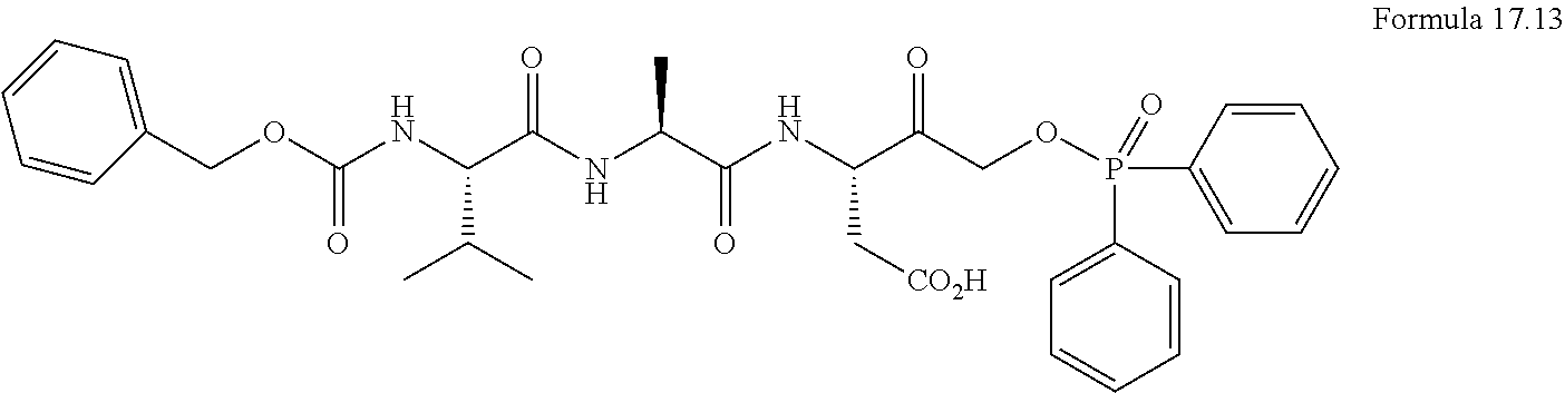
C1(COC(NC(C(NC(C(NC(C(COP(C2=CC=CC=C2)(C2=CC=CC=C2)=O)=O)C[CO2H])=O)C)=O)C(C)C)=O)=CC=CC=C1
